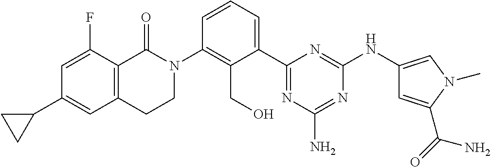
C12=C(C(=O)N(C3=C(CO)C(C4=NC(N)=NC(NC5=CN(C)C(C(N)=O)=C5)=N4)=CC=C3)CC1)C(F)=CC(C1CC1)=C2
